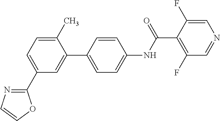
C1(C2=CC=C(C)C(C3=CC=C(NC(C4=C(F)C=NC=C4F)=O)C=C3)=C2)=NC=CO1
